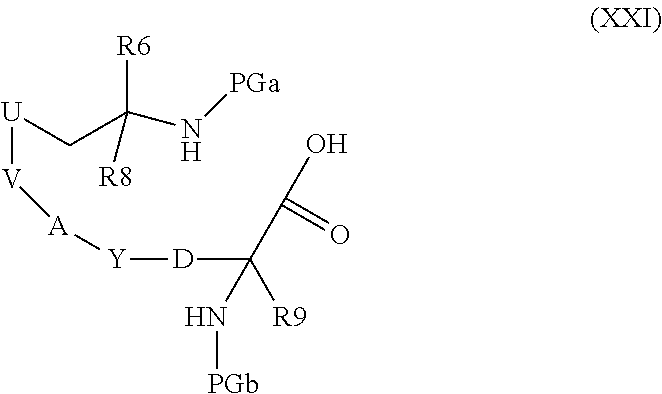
[U](CC([R6])([R8])N[PGa])[V][A][Y][D]C(N[PGb])([R9])C(O)=O
